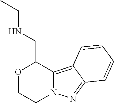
O1CCN2C(=C3C(=N2)C=CC=C3)C1CNCC
